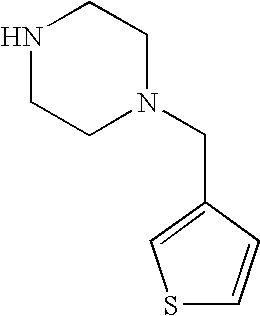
C1NCCN(CC2=CSC=C2)C1
